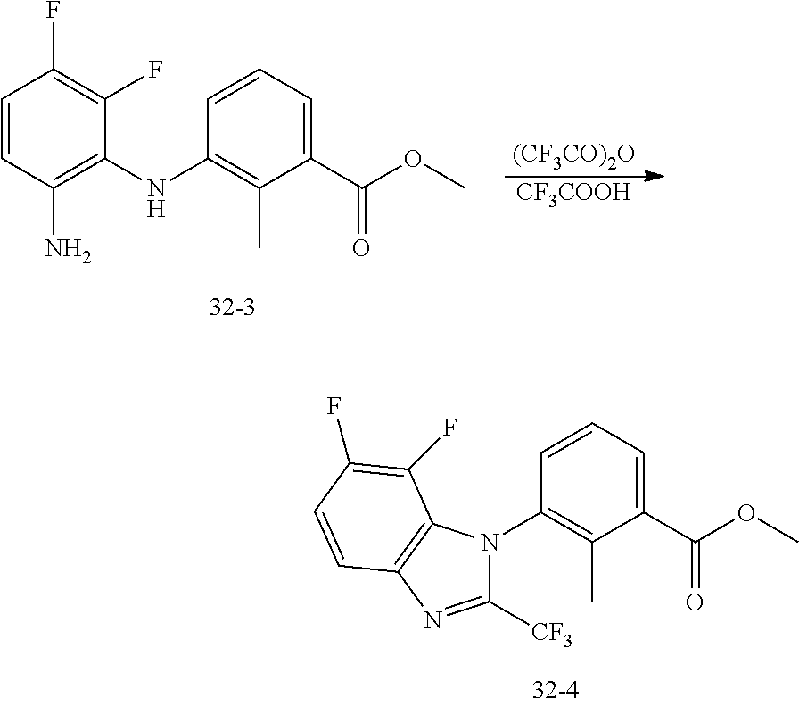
C1=CC(N)=C(NC2=C(C)C(C(OC)=O)=CC=C2)C(F)=C1F.[(CF3CO)2O].[CF3COOH].C1(N2C([CF3])=NC3=C2C(F)=C(F)C=C3)=C(C)C(C(OC)=O)=CC=C1
